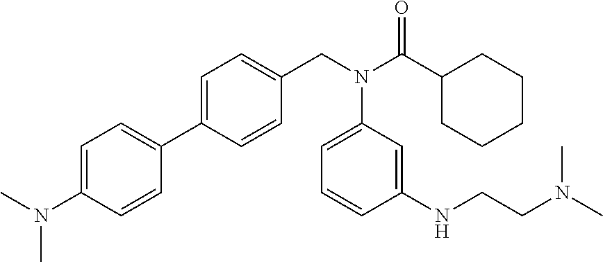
C1=C(N(C)C)C=CC(C2=CC=C(CN(C(C3CCCCC3)=O)C3=CC=CC(NCCN(C)C)=C3)C=C2)=C1
